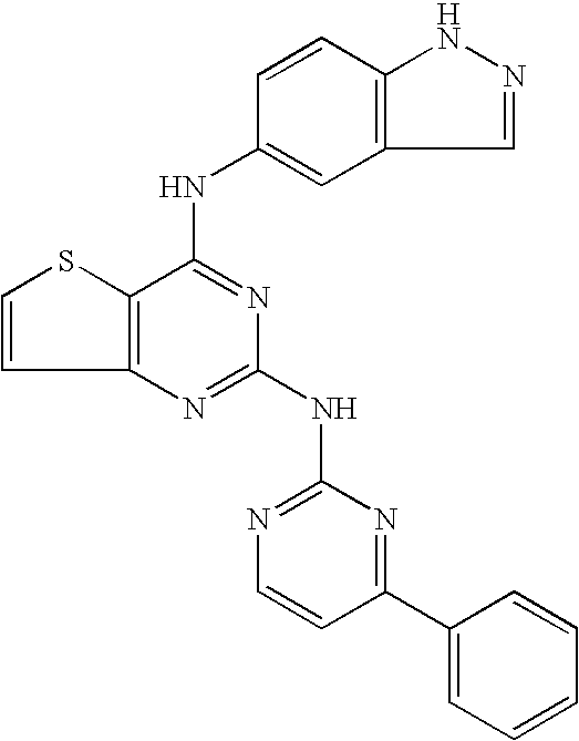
C12=C(C(NC3=CC4=C(C=C3)NN=C4)=NC(NC3=NC=CC(C4=CC=CC=C4)=N3)=N1)SC=C2
